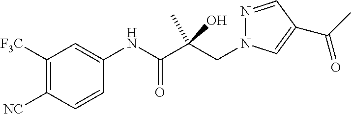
C1([F3C])=C([NC])C=CC(NC(C(CN2N=CC(C(=O)C)=C2)(C)O)=O)=C1
